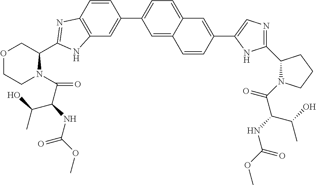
C12=C(C=CC(C3=CC=C4C(=C3)C=CC(C3=CN=C(C5N(C(C(NC(OC)=O)C(O)C)=O)CCC5)N3)=C4)=C1)N=C(C1COCCN1C(C(NC(OC)=O)C(O)C)=O)N2
